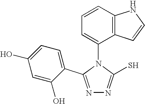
N1=C(C2=CC=C(O)C=C2O)N(C2=CC=CC3=C2C=CN3)C(S)=N1
